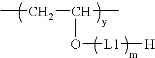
CCC(C)O[L1][H]
